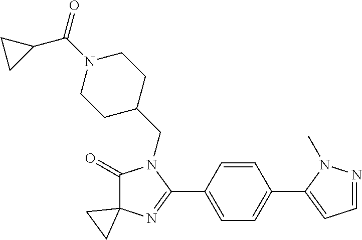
C1(=O)C2(N=C(C3=CC=C(C4=CC=NN4C)C=C3)N1CC1CCN(C(=O)C3CC3)CC1)CC2
